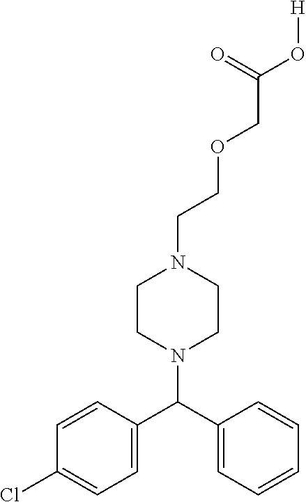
C1=C(C(C2=CC=CC=C2)N2CCN(CCOCC(O[H])=O)CC2)C=CC(Cl)=C1
